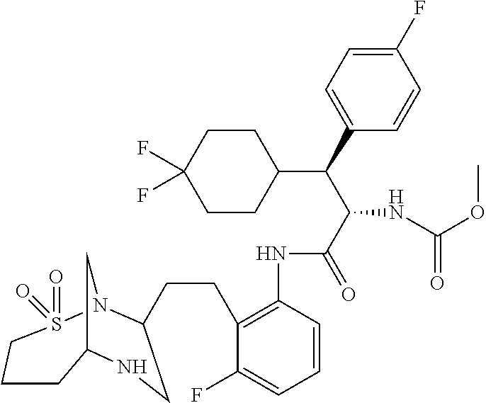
C12CN(S(=O)(=O)CCC1)C(CCC1=C(NC(C(C(C3=CC=C(F)C=C3)C3CCC(F)(F)CC3)NC(OC)=O)=O)C=CC=C1F)CN2
